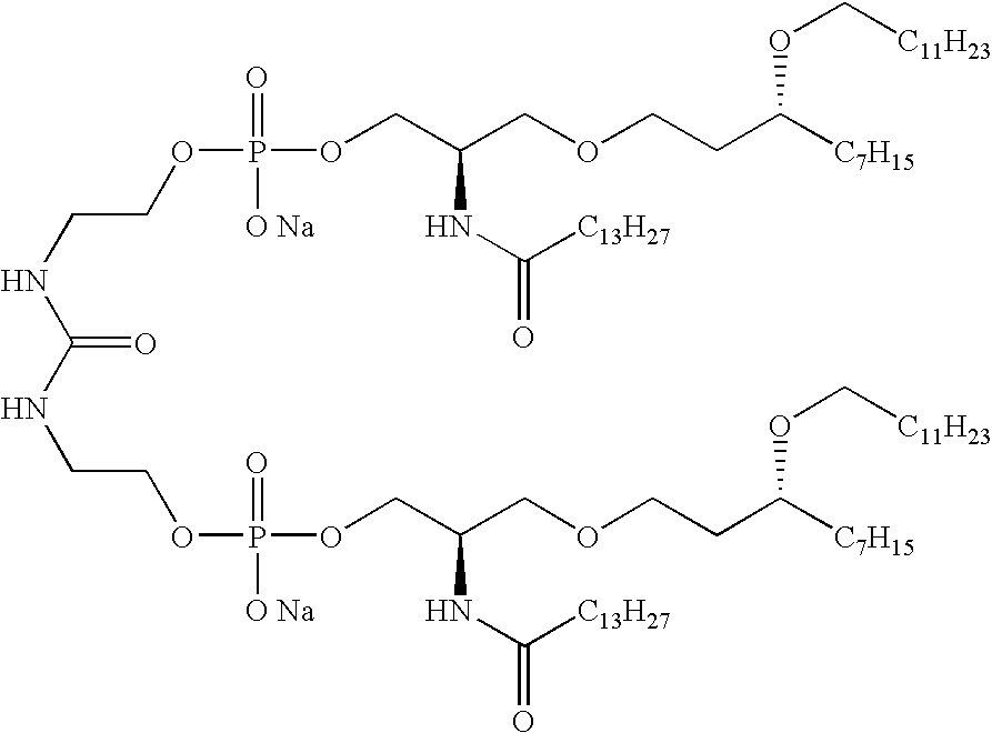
C(NC(=O)NCCOP([O Na])(=O)OCC(COCCC([C7H15])OC[C11H23])NC([C13H27])=O)COP(=O)([O Na])OCC(COCCC([C7H15])OC[C11H23])NC(=O)[C13H27]
